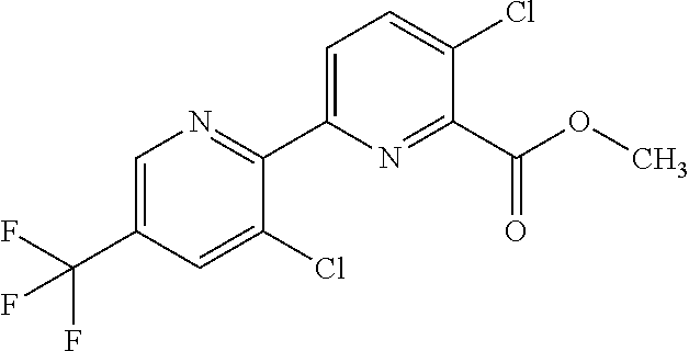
C(C1=CN=C(C2=CC=C(Cl)C(C(OC)=O)=N2)C(Cl)=C1)(F)(F)F
